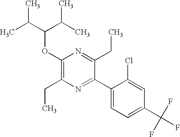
C1(OC(C(C)C)C(C)C)=C(CC)N=C(C2=CC=C(C(F)(F)F)C=C2Cl)C(CC)=N1
